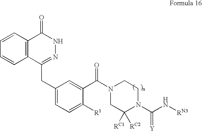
C12=C(C(CC3=CC=C([R1])C(C(N4CC([RC1])([RC2])N(C(N[RN3])=[Y])CC4)=O)=C3)=NNC1=O)C=CC=C2
